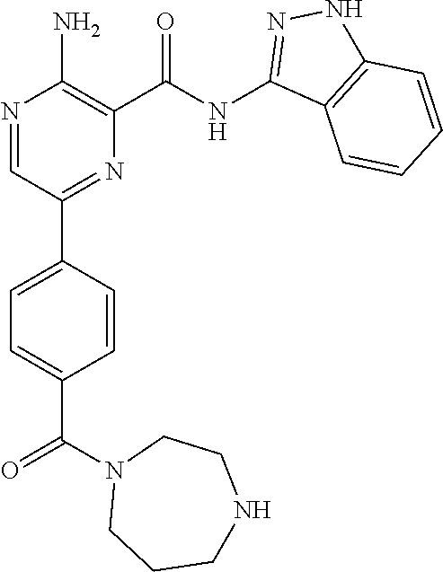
N1=CC(C2=CC=C(C(N3CCCNCC3)=O)C=C2)=NC(C(NC2=NNC3=C2C=CC=C3)=O)=C1N
